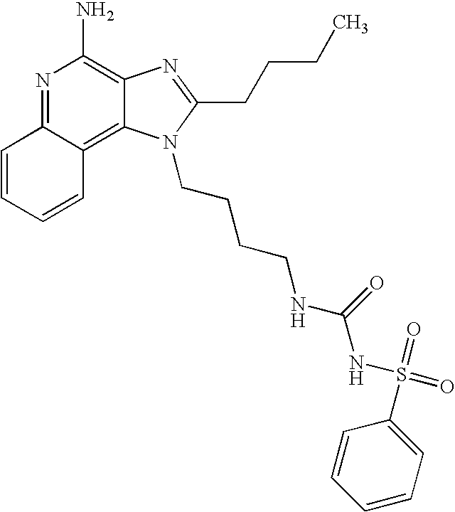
N1=C2C(=C3C(=C1N)N=C(CCCC)N3CCCCNC(NS(=O)(=O)C1=CC=CC=C1)=O)C=CC=C2
